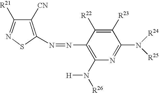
N1=C([R21])C([CN])=C(N=NC2=C(N([H])[R26])N=C(N([R24])[R25])C([R23])=C2[R22])S1
